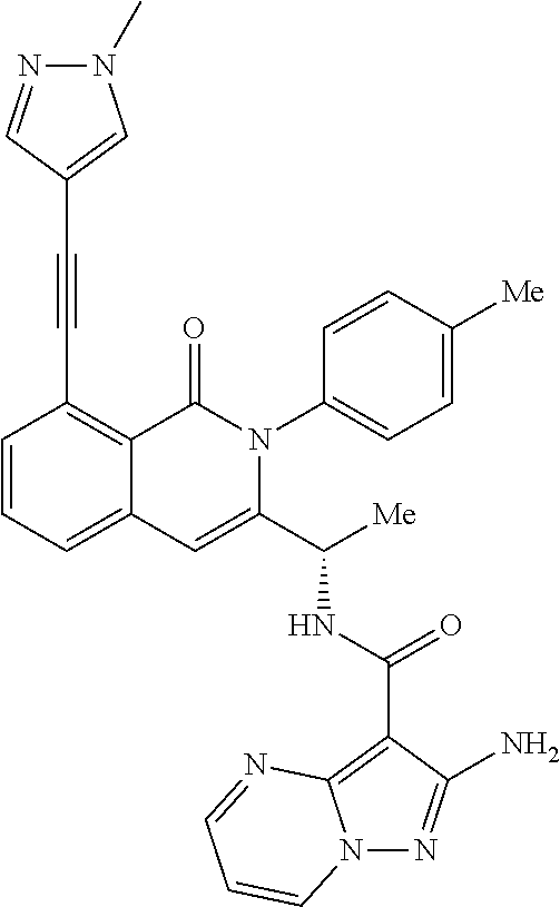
N12N=C(N)C(C(NC(C3=CC4=CC=CC(C#CC5=CN(C)N=C5)=C4C(=O)N3C3=CC=C([Me])C=C3)[Me])=O)=C1N=CC=C2
